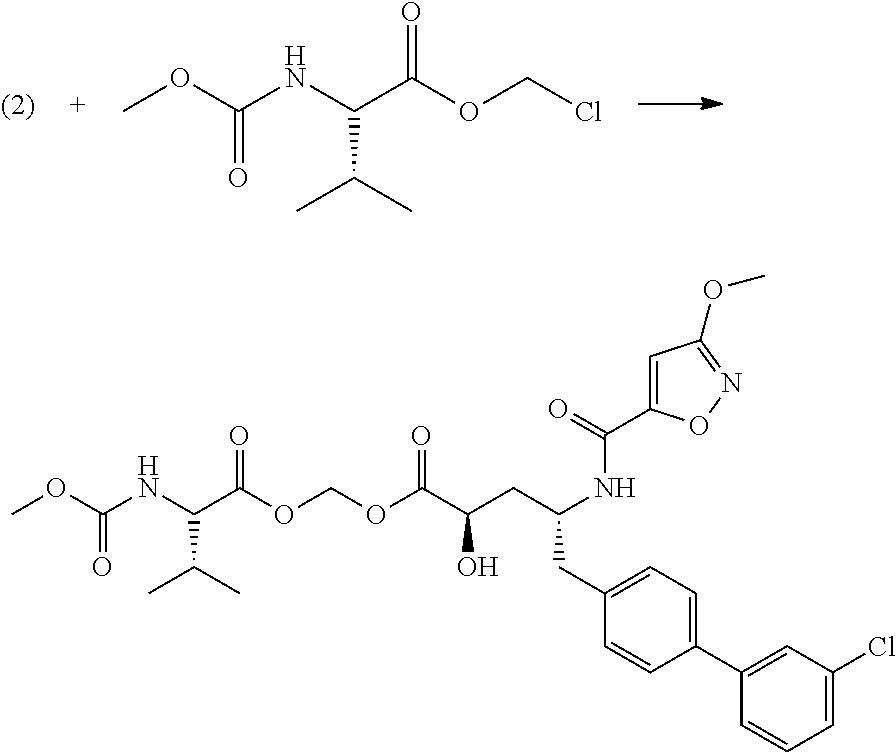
ClCOC(C(NC(=O)OC)C(C)C)=O.C1=C(C(=O)NC(CC(C(OCOC(C(NC(=O)OC)C(C)C)=O)=O)O)CC2=CC=C(C3=CC(Cl)=CC=C3)C=C2)ON=C1OC
